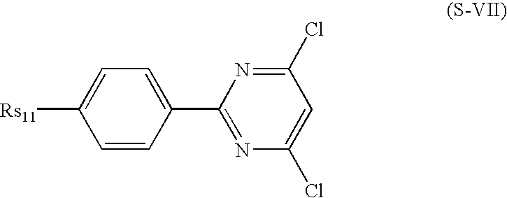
C1(Cl)=NC(C2=CC=C([Rs11])C=C2)=NC(Cl)=C1
